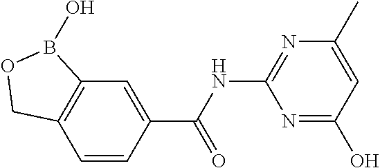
C12=C(C=CC(C(NC3=NC(C)=CC(O)=N3)=O)=C1)COB2O
